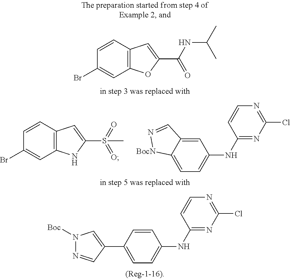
C12=C(C=CC(Br)=C1)C=C(S(=O)(=O)C)N2.C1(NC2=CC=C3C(=C2)C=N[BocN]3)=NC(Cl)=NC=C1.C12=C(C=CC(Br)=C1)C=C(C(NC(C)C)=O)O2.C1(NC2=CC=C(C3=CN([Boc])N=C3)C=C2)=NC(Cl)=NC=C1
